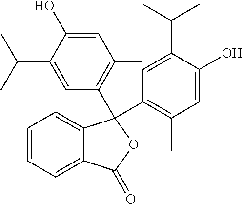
C1=CC=C2C(=C1)C(C1=C(C)C=C(O)C(C(C)C)=C1)(C1=C(C)C=C(O)C(C(C)C)=C1)OC2=O
